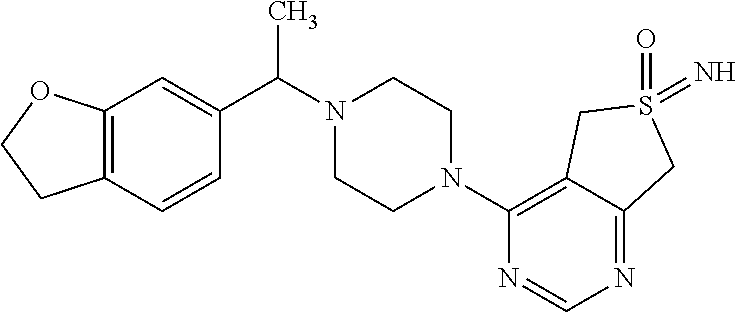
C12=C(C=C(C(C)N3CCN(C4=C5C(=NC=N4)CS(=O)(=N)C5)CC3)C=C1)OCC2
